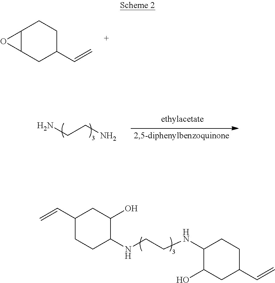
C12C(CC(C=C)CC1)O2.NCCN.C1CC(NCCNC2C(O)CC(C=C)CC2)C(O)CC1C=C
